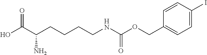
OC(C(CCCCNC(OCC1=CC=C(I)C=C1)=O)N)=O
